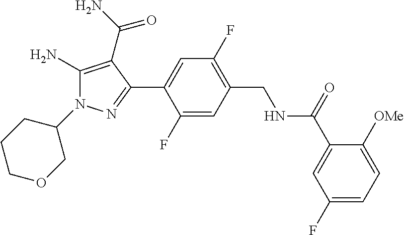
C1=C(F)C(C2=NN(C3CCCOC3)C(N)=C2C(=O)N)=CC(F)=C1CNC(C1=CC(F)=CC=C1[OMe])=O
